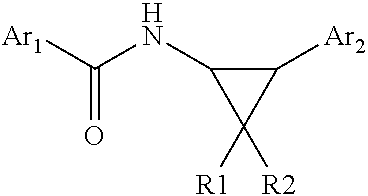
[Ar1]C(NC1C([R1])([R2])C1[Ar2])=O
